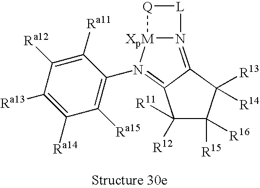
C1([R12])([R11])C([R15])([R16])C([R13])([R14])C2=N3[XpM](N(C4=C([Ra15])C([Ra14])=C([Ra13])C([Ra12])=C4[Ra11])=C12)[Q][L]3
